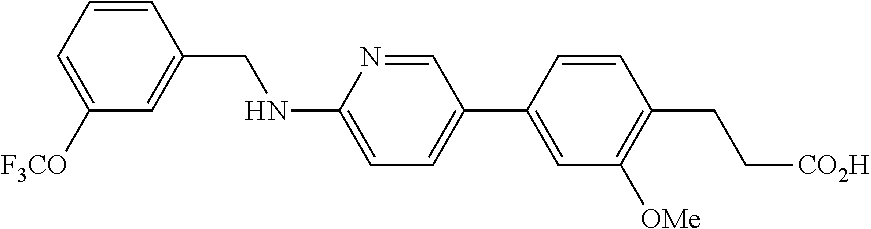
C1=CC(CNC2=CC=C(C3=CC([OMe])=C(CC[CO2H])C=C3)C=N2)=CC([F3CO])=C1
